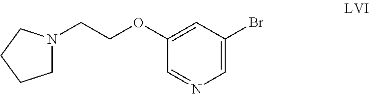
C1(OCCN2CCCC2)=CC(Br)=CN=C1
